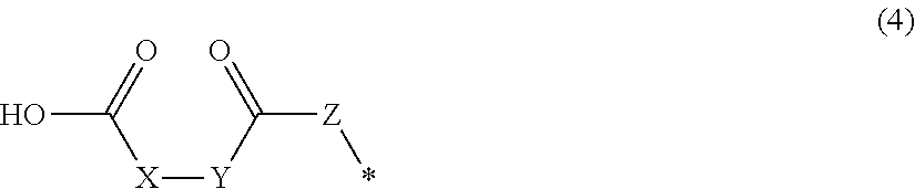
OC([X][Y]C([Z]*)=O)=O
